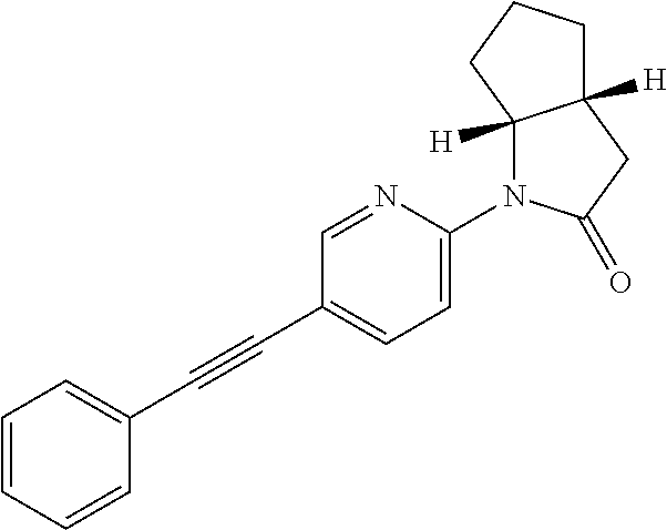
C12([H])N(C3=CC=C(C#CC4=CC=CC=C4)C=N3)C(=O)CC1([H])CCC2
